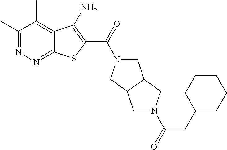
C1(C)=NN=C2C(=C1C)C(N)=C(C(=O)N1CC3C(C1)CN(C(CC1CCCCC1)=O)C3)S2
